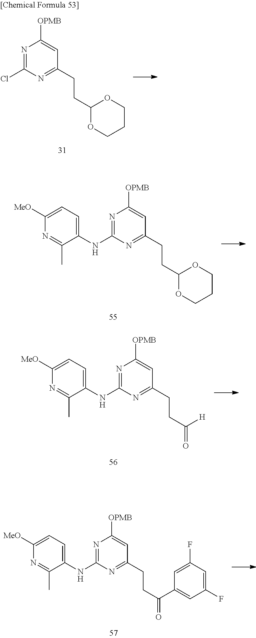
N1=C(NC2=CC=C([MeO])N=C2C)N=C(CCC2OCCCO2)C=C1[OPMB].N1=C(NC2=CC=C([MeO])N=C2C)N=C(CCC(=O)[H])C=C1[OPMB].N1=C(NC2=CC=C([MeO])N=C2C)N=C(CCC(=O)C2=CC(F)=CC(F)=C2)C=C1[OPMB].N1=C(Cl)N=C(CCC2OCCCO2)C=C1[OPMB]
